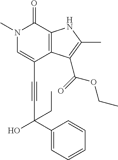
C(C1=CN(C)C(=O)C2=C1C(C(=O)OCC)=C(C)N2)#CC(O)(C1=CC=CC=C1)CC
